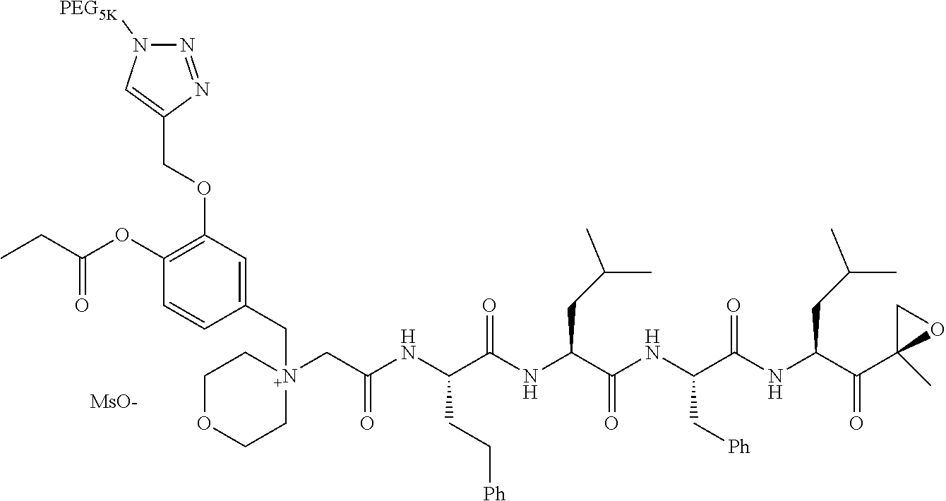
N1([PEG5K])N=NC(COC2=C(OC(CC)=O)C=CC(C[N+]3(CC(NC(C(NC(C(NC(C(NC(C(C4(C)OC4)=O)CC(C)C)=O)C[Ph])=O)CC(C)C)=O)CC[Ph])=O)CCOCC3)=C2)=C1.[MsO-]
